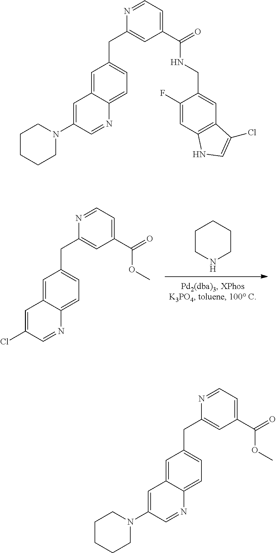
C1CNCCC1.C1=C2C(=CC=C1CC1=CC(C(=O)OC)=CC=N1)N=CC(Cl)=C2.C1=C2C(=CC=C1CC1=CC(C(=O)OC)=CC=N1)N=CC(N1CCCCC1)=C2.C1=C2C(=CC=C1CC1=CC(C(=O)NCC3=CC4=C(C=C3F)NC=C4Cl)=CC=N1)N=CC(N1CCCCC1)=C2
